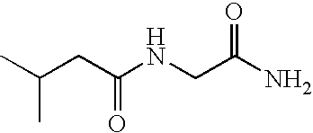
CC(CC(NCC(N)=O)=O)C
